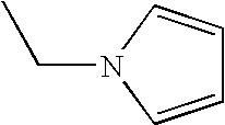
C1=CN(CC)C=C1
